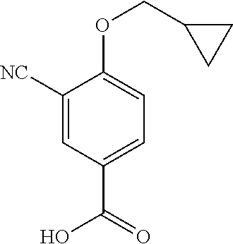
C1([NC])=CC(C(=O)O)=CC=C1OCC1CC1
